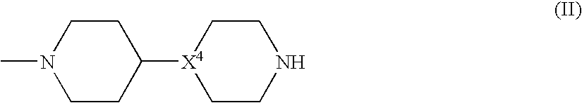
CN1CCC([X4]2CCNCC2)CC1
